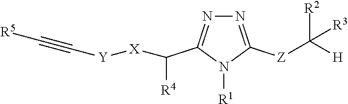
N1=C([Z]C([R2])([H])[R3])N([R1])C(C([X][Y]C#C[R5])[R4])=N1
